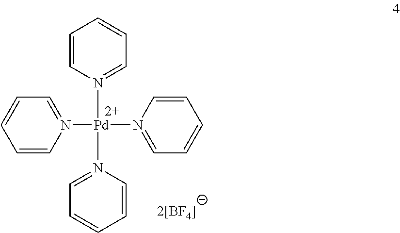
[Pd](N1=CC=CC=C1)(N1=CC=CC=C1)(N1=CC=CC=C1)N1=CC=CC=C1
